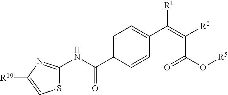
C1=C(C(NC2=NC([R10])=CS2)=O)C=CC(C(=C([R2])C(=O)O[R5])[R1])=C1
